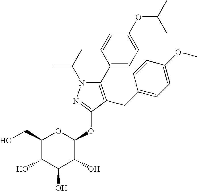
N1(C(C)C)C(C2=CC=C(OC(C)C)C=C2)=C(CC2=CC=C(OC)C=C2)C(OC2OC(CO)C(O)C(O)C2O)=N1
